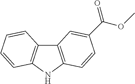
C12=C(NC3=C1C=CC=C3)C=CC(C(OC)=O)=C2
